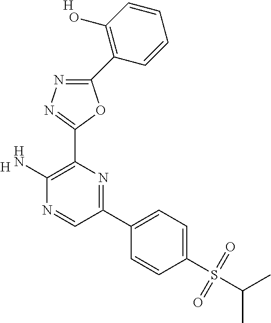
[H].C1(N)=C(C2=NN=C(C3=C(O)C=CC=C3)O2)N=C(C2=CC=C(S(C(C)C)(=O)=O)C=C2)C=N1.[H]
